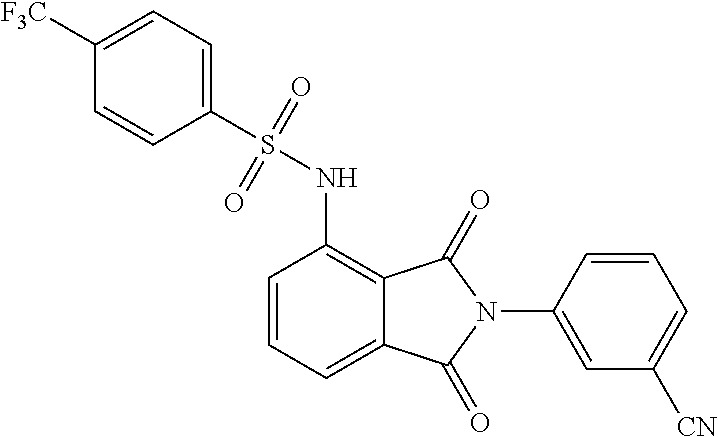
C1(N2C(=O)C3=C(NS(=O)(=O)C4=CC=C([F3C])C=C4)C=CC=C3C2=O)=CC([CN])=CC=C1
